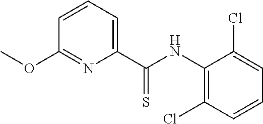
C1(C(NC2=C(Cl)C=CC=C2Cl)=S)=CC=CC(OC)=N1
